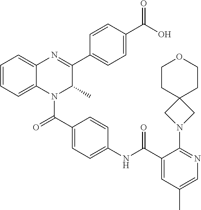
C1=CC=C2C(=C1)N=C(C1=CC=C(C(O)=O)C=C1)C(C)N2C(C1=CC=C(NC(C2=CC(C)=CN=C2N2CC3(C2)CCOCC3)=O)C=C1)=O
